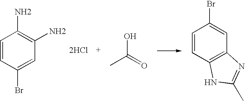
C1=CC(Br)=CC(N)=C1N.[2HCl].CC(=O)O.C1=CC2=C(C=C1Br)N=C(C)N2
